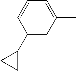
C1(C)=CC=CC(C2CC2)=C1
